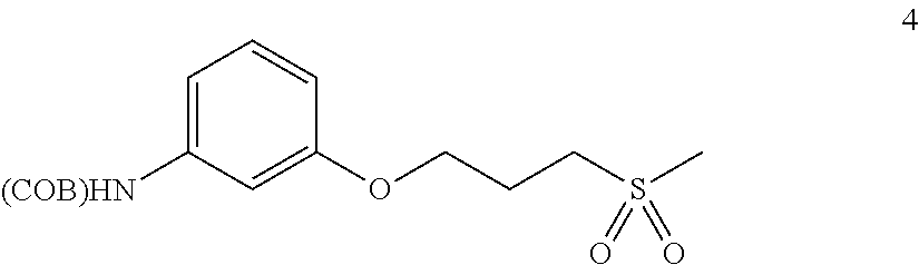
C1=C([(COB)HN])C=C(OCCCS(C)(=O)=O)C=C1
